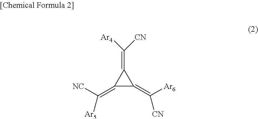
C1(=C([NC])[Ar5])C(=C([Ar6])[CN])C1=C([Ar4])[CN]
